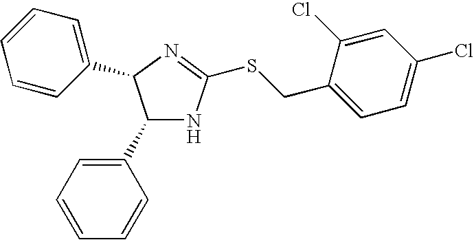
C1(C2=CC=CC=C2)NC(SCC2=CC=C(Cl)C=C2Cl)=NC1C1=CC=CC=C1
